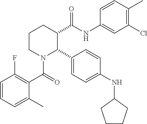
C1CN(C(C2=C(F)C=CC=C2C)=O)C(C2=CC=C(NC3CCCC3)C=C2)C(C(NC2=CC(Cl)=C(C)C=C2)=O)C1
